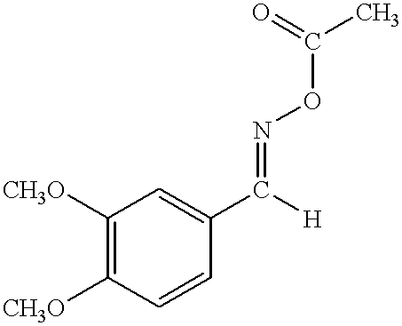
C1=CC(C([H])=NOC(C)=O)=CC([CH3O])=C1[CH3O]
